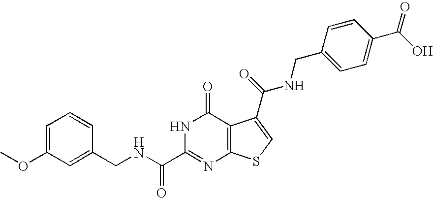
C1(CNC(C2=NC3=C(C(=O)N2)C(C(NCC2=CC=C(C(O)=O)C=C2)=O)=CS3)=O)=CC(OC)=CC=C1
